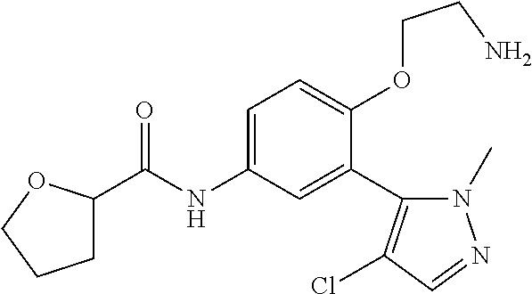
C1C(C(=O)NC2=CC=C(OCCN)C(C3=C(Cl)C=NN3C)=C2)OCC1
